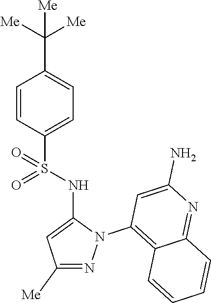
C1=CC(S(NC2=CC([Me])=NN2C2=C3C(=NC(N)=C2)C=CC=C3)(=O)=O)=CC=C1C([Me])([Me])[Me]
